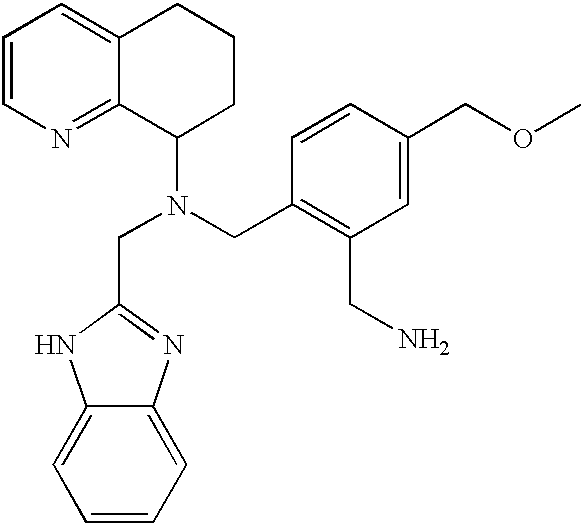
C1=CN=C2C(=C1)CCCC2N(CC1=C(CN)C=C(COC)C=C1)CC1=NC2=CC=CC=C2N1
